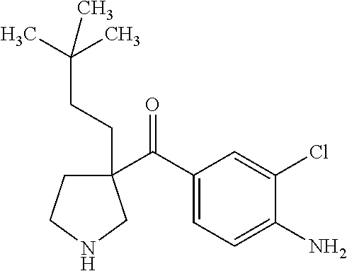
C1(C(C2=CC=C(N)C(Cl)=C2)=O)(CCC(C)(C)C)CCNC1
